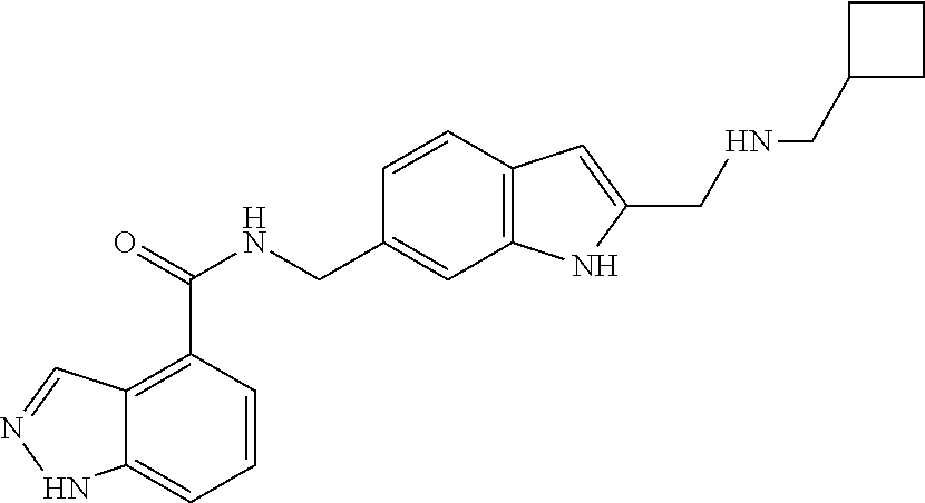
C12=CC=CC(C(NCC3=CC4=C(C=C3)C=C(CNCC3CCC3)N4)=O)=C1C=NN2
